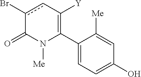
C1(C2=C([Y])cc(Br)C(=O)N2[Me])=CC=C(O)C=C1[Me]
